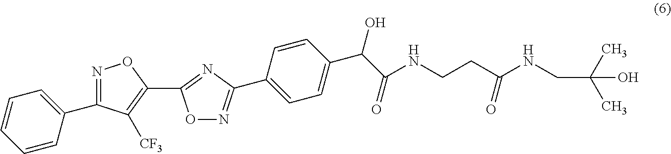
C1=CC=CC(C2=NOC(C3=NC(C4=CC=C(C(O)C(=O)NCCC(NCC(O)(C)C)=O)C=C4)=NO3)=C2[CF3])=C1
